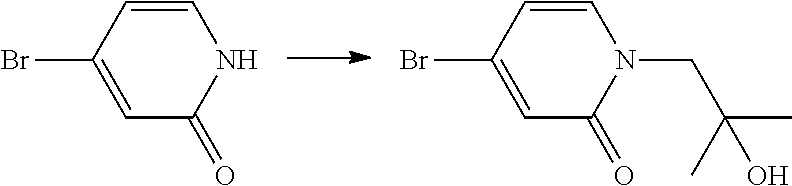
C1=CC(Br)=CC(=O)N1.C1=CC(Br)=CC(=O)N1CC(C)(C)O
